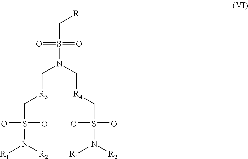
C(S(=O)(=O)N(C[R4]CS(N([R2])[R1])(=O)=O)C[R3]CS(=O)(=O)N([R2])[R1])[R]
